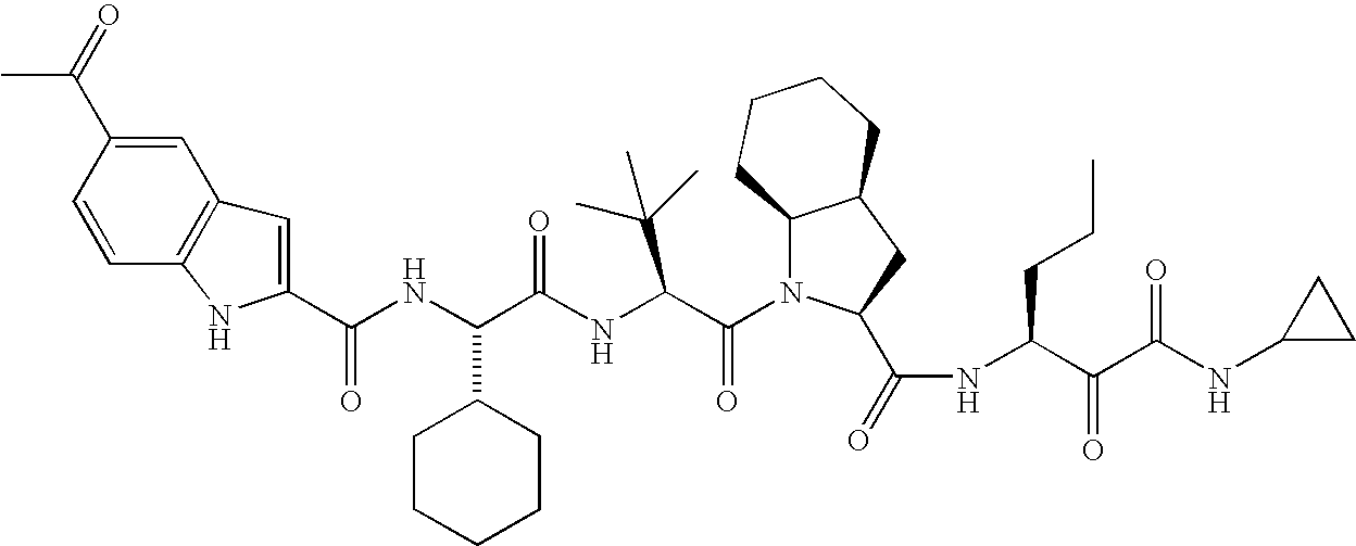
C1(C(NC(C(NC(C(N2C3C(CC2C(=O)NC(C(C(NC2CC2)=O)=O)CCC)CCCC3)=O)C(C)(C)C)=O)C2CCCCC2)=O)=CC2=C(N1)C=CC(C(C)=O)=C2
